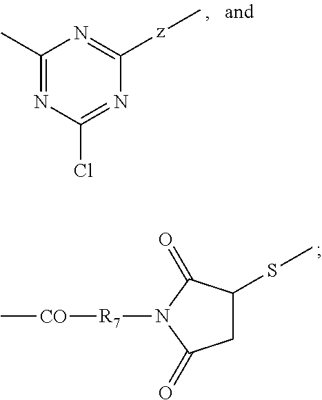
C1C(SC)C(=O)N([R7][CO]C)C1=O.C1(C)=NC(Cl)=NC([z]C)=N1
